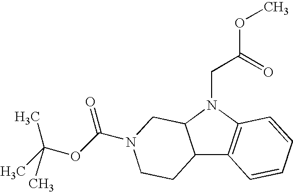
C12C3=C(N(CC(OC)=O)C1CN(C(OC(C)(C)C)=O)CC2)C=CC=C3
